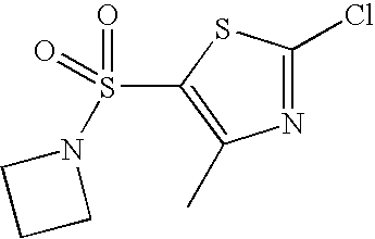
ClC1=NC(C)=C(S(N2CCC2)(=O)=O)S1
